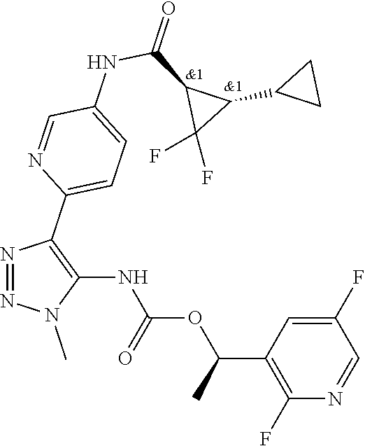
N1(C)N=NC(C2=CC=C(NC(C3C(F)(F)C3C3CC3)=O)C=N2)=C1NC(OC(C1=C(F)N=CC(F)=C1)C)=O
